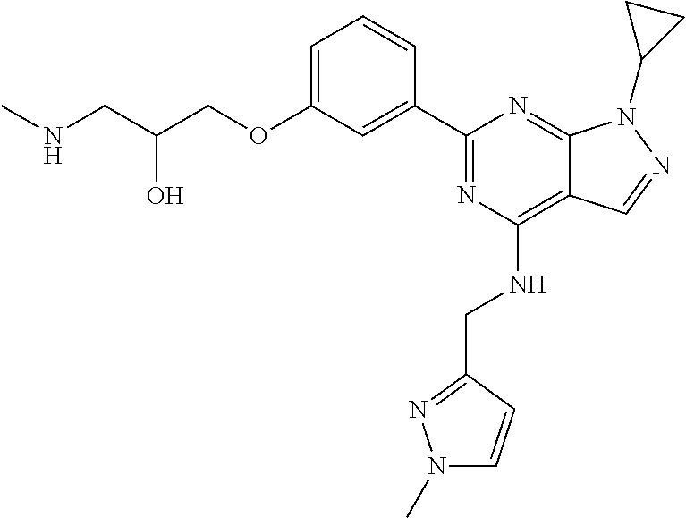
C1=C(OCC(CNC)O)C=C(C2=NC(NCC3=NN(C)C=C3)=C3C(=N2)N(C2CC2)N=C3)C=C1
